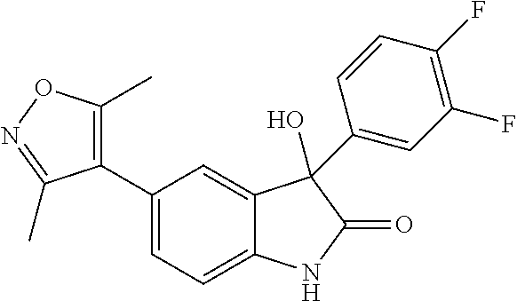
C1=C(C2=C(C)ON=C2C)C=C2C(=C1)NC(=O)C2(O)C1=CC(F)=C(F)C=C1
